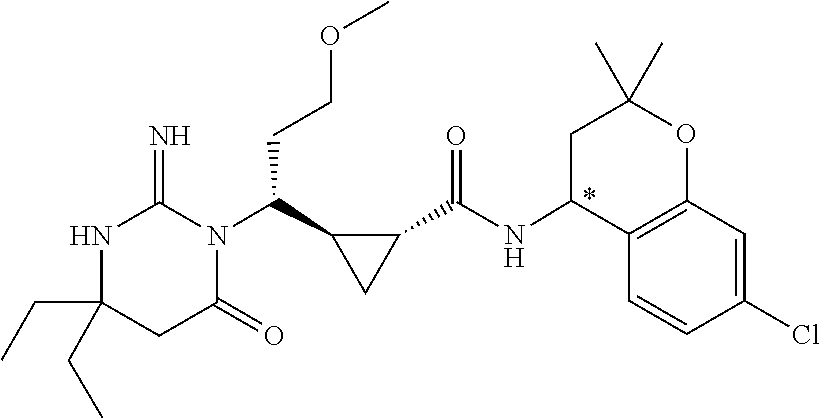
C(C1(CC)NC(=N)N(C(C2CC2C(NC2C3=C(OC(C)(C)C2)C=C(Cl)C=C3)=O)CCOC)C(=O)C1)C
